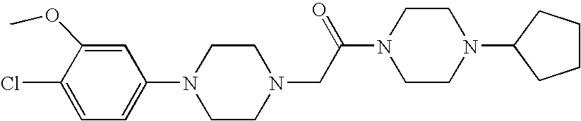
C1=C(OC)C(Cl)=CC=C1N1CCN(CC(N2CCN(C3CCCC3)CC2)=O)CC1
